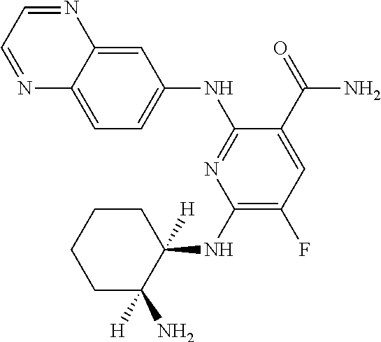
C1(NC2([H])CCCCC2([H])N)=C(F)C=C(C(=O)N)C(NC2=CC=C3C(=C2)N=CC=N3)=N1
